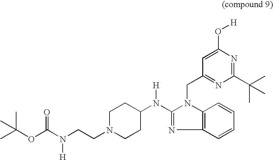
N([H])(C1=NC2=C(N1CC1=NC(C(C)(C)C)=NC(O[H])=C1)C=CC=C2)C1CCN(CCN(C(OC(C)(C)C)=O)[H])CC1
